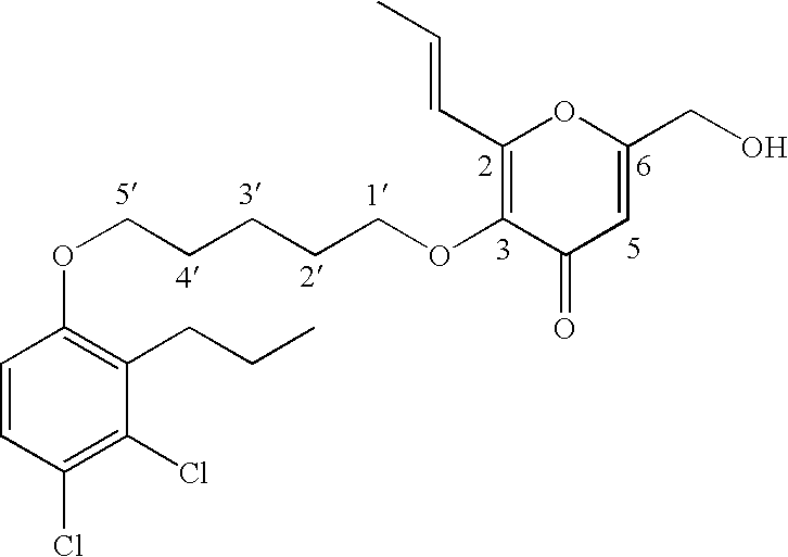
C1=CC(Cl)=C(Cl)C(CCC)=C1OCCCCCOC1=C(C=CC)OC(CO)=CC1=O
